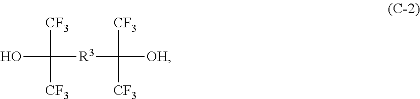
OC([CF3])([CF3])[R3]C([CF3])([OH])[CF3]
